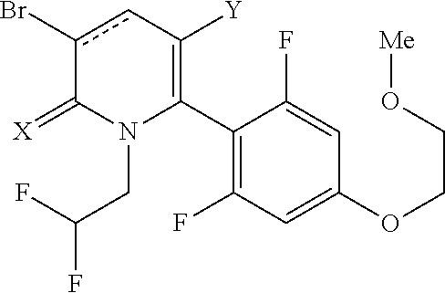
C1(C2=C([Y])cc(Br)C(=[X])N2CC(F)F)=C(F)C=C(OCCO[Me])C=C1F
